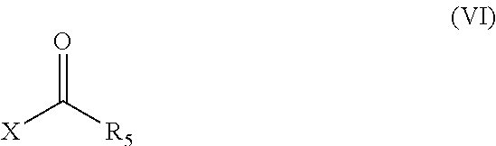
[X]C([R5])=O
